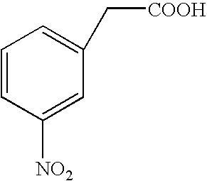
C1=CC([NO2])=CC(C[COOH])=C1
